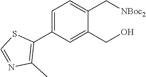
C1=C(C2=C(C)N=CS2)C=C(CO)C(C[NBoc2])=C1
